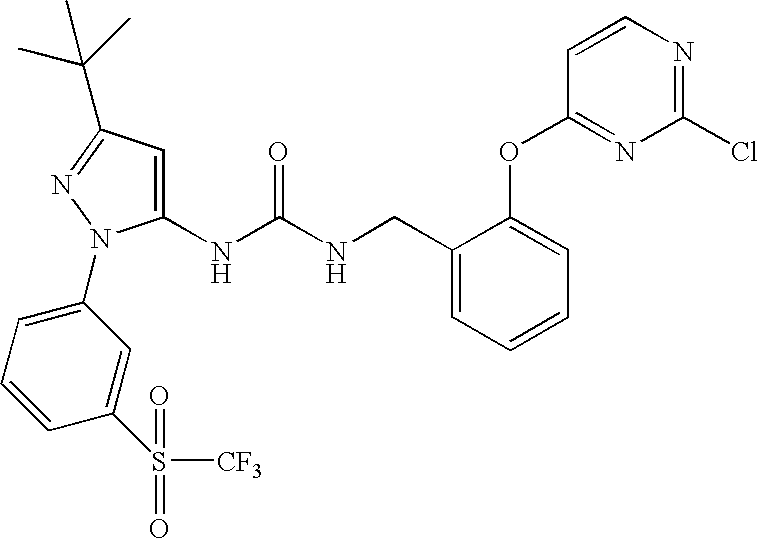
C1(NC(NCC2=CC=CC=C2OC2=NC(Cl)=NC=C2)=O)=CC(C(C)(C)C)=NN1C1=CC=CC(S(=O)(=O)[CF3])=C1
